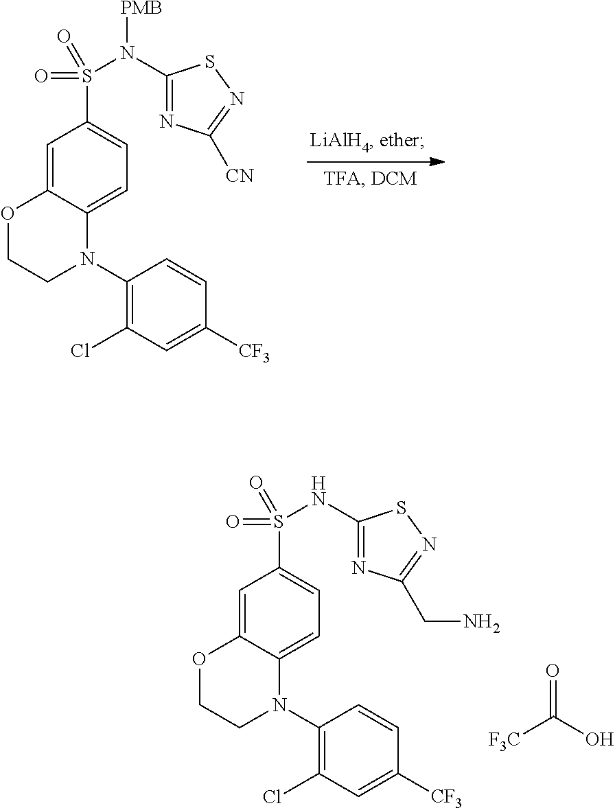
[PMB]N(S(C1=CC=C2C(=C1)OCCN2C1=C(Cl)C=C([CF3])C=C1)(=O)=O)C1=NC([CN])=NS1.N(S(C1=CC=C2C(=C1)OCCN2C1=C(Cl)C=C([CF3])C=C1)(=O)=O)C1=NC(CN)=NS1.O=C(O)[F3C]
